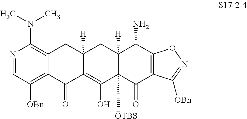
C12=C(N(C)C)N=CC([OBn])=C1C(=O)C1=C(O)C3([OTBS])C([H])(CC1([H])C2)C(N)C1=C(C3=O)C([OBn])=NO1
